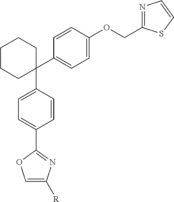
C1(C2=CC=C(OCC3=NC=CS3)C=C2)(C2=CC=C(C3=NC([R])=CO3)C=C2)CCCCC1
